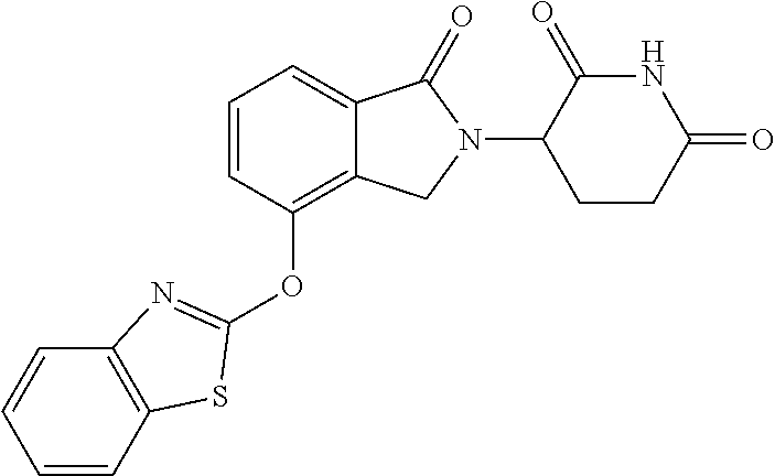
O(C1=C2C(=CC=C1)C(=O)N(C1CCC(=O)NC1=O)C2)C1=NC2=C(C=CC=C2)S1
